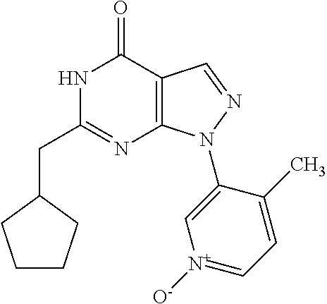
C1CCC(CC2=NC3=C(C(=O)N2)C=NN3C2=C[N+]([O-])=CC=C2C)C1
